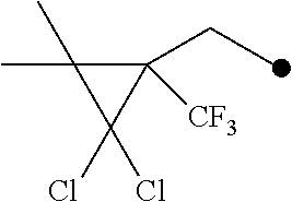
C1([CF3])(CC)C(C)(C)C1(Cl)Cl
